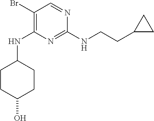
N1=C(NCCC2CC2)N=CC(Br)=C1NC1CCC(O)CC1
